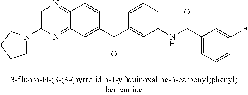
C1=C(N2CCCC2)N=C2C(=N1)C=CC(C(C1=CC(NC(=O)C3=CC=CC(F)=C3)=CC=C1)=O)=C2
